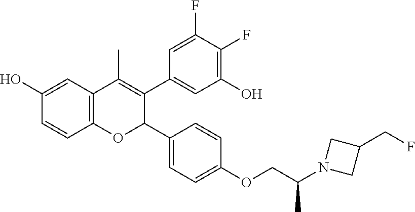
C12=C(C=C(O)C=C1)C(C)=C(C1=CC(O)=C(F)C(F)=C1)C(C1=CC=C(OCC(N3CC(CF)C3)C)C=C1)O2
